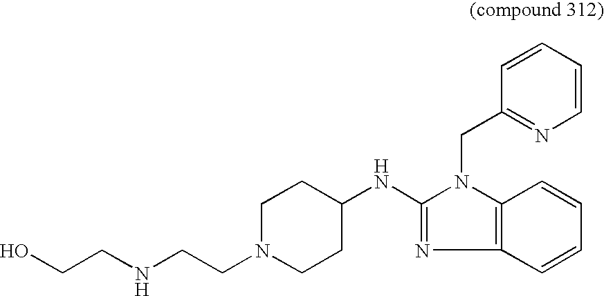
N(C1=NC2=C(N1CC1=NC=CC=C1)C=CC=C2)C1CCN(CCNCCO)CC1
